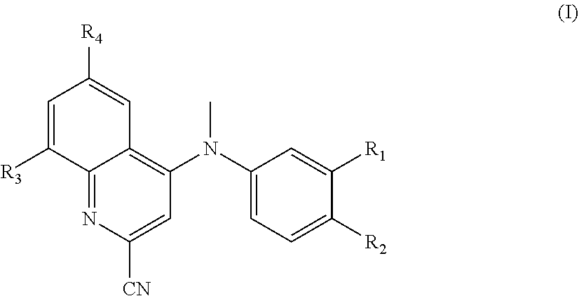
N(C)(C1=CC=C([R2])C([R1])=C1)C1=C2C=C([R4])C=C([R3])C2=NC([CN])=C1
